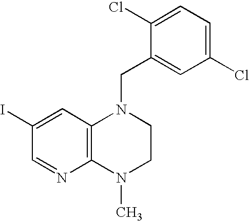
C12=C(N(C)CCN1CC1=CC(Cl)=CC=C1Cl)N=CC(I)=C2
